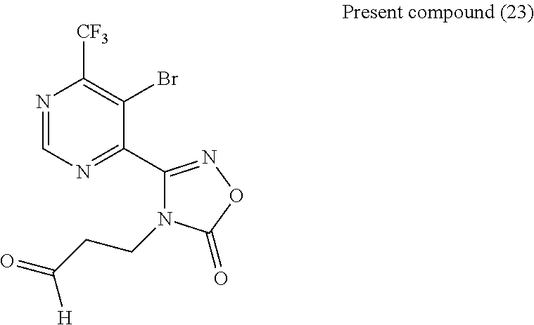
N1=CN=C(C2=NOC(=O)N2CCC(=O)[H])C(Br)=C1[CF3]
